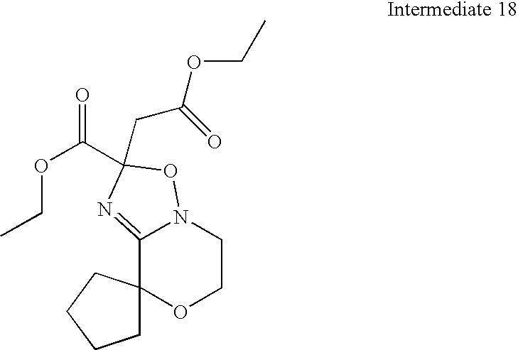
C12=NC(C(OCC)=O)(CC(OCC)=O)ON1CCOC21CCCC1
